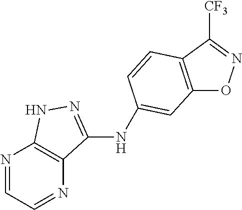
C12=C(C([CF3])=NO1)C=CC(NC1=NNC3=C1N=CC=N3)=C2
